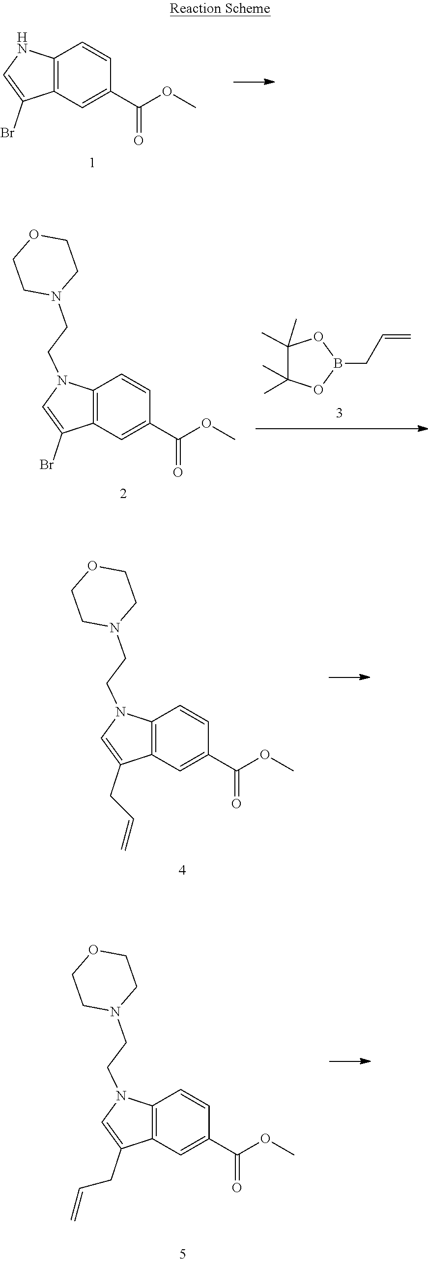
C12=C(C=C(C(=O)OC)C=C1)C(Br)=CN2.C1(C)(C)C(C)(C)OB(CC=C)O1.C12=C(C=C(C(=O)OC)C=C1)C(Br)=CN2CCN1CCOCC1.C12=C(C=C(C(=O)OC)C=C1)C(CC=C)=CN2CCN1CCOCC1.C12=C(C=C(C(=O)OC)C=C1)C(CC=C)=CN2CCN1CCOCC1
